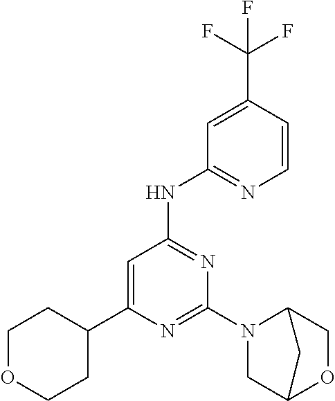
N1=C(N2CC3OCC2C3)N=C(NC2=NC=CC(C(F)(F)F)=C2)C=C1C1CCOCC1
